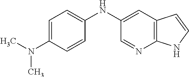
C1=C(N(C)C)C=CC(NC2=CC3=C(N=C2)NC=C3)=C1
